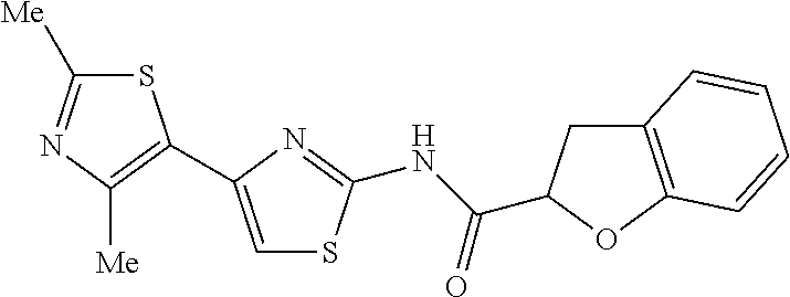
C1([Me])=NC([Me])=C(C2=CSC(NC(=O)C3CC4=C(O3)C=CC=C4)=N2)S1
